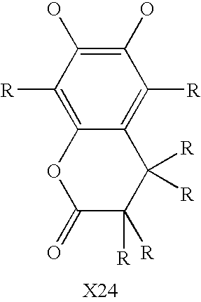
C1(=O)C([R])([R])C([R])([R])C2=C([R])C(O)=C(O)C([R])=C2O1
